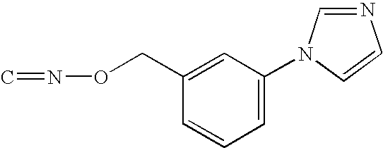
C1=C(N2C=NC=C2)C=C(CON=C)C=C1
